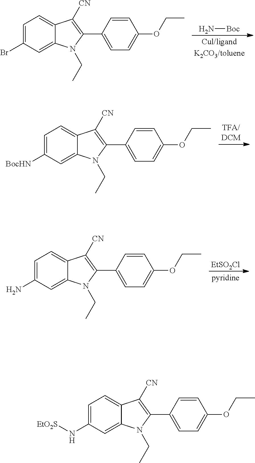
N[Boc].C1=C(Br)C=C2C(=C1)C([CN])=C(C1=CC=C(OCC)C=C1)N2CC.C1=C([BocHN])C=C2C(=C1)C([CN])=C(C1=CC=C(OCC)C=C1)N2CC.[EtSO2Cl].C1=C(N)C=C2C(=C1)C([CN])=C(C1=CC=C(OCC)C=C1)N2CC.C1=C(N[EtO2S])C=C2C(=C1)C([CN])=C(C1=CC=C(OCC)C=C1)N2CC
